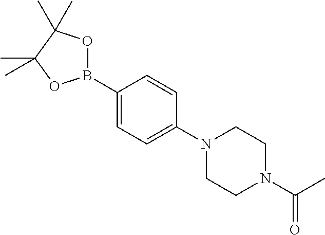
C1(B2OC(C)(C)C(C)(C)O2)=CC=C(N2CCN(C(C)=O)CC2)C=C1
